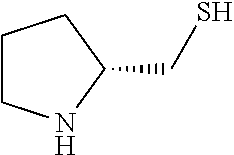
C1CNC(CS)C1
